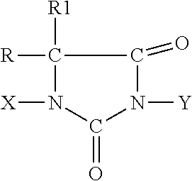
C1(=O)N([Y])C(=O)C([R1])([R])N1[X]
